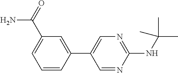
C1(NC(C)(C)C)=NC=C(C2=CC(C(N)=O)=CC=C2)C=N1
